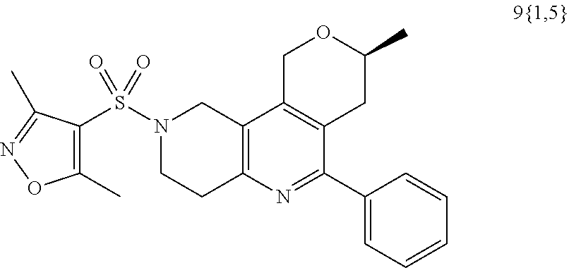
S(N1CCC2=C(C1)C1=C(C(C3=CC=CC=C3)=N2)CC(C)OC1)(=O)(=O)C1=C(C)ON=C1C
